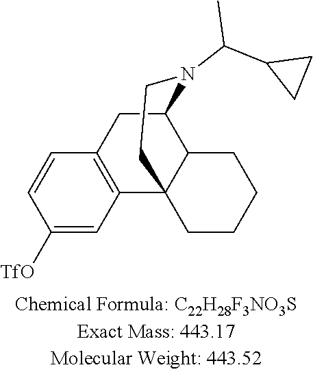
C1=CC([TfO])=CC2=C1CC1C3C2(CCN1C(C1CC1)C)CCCC3
